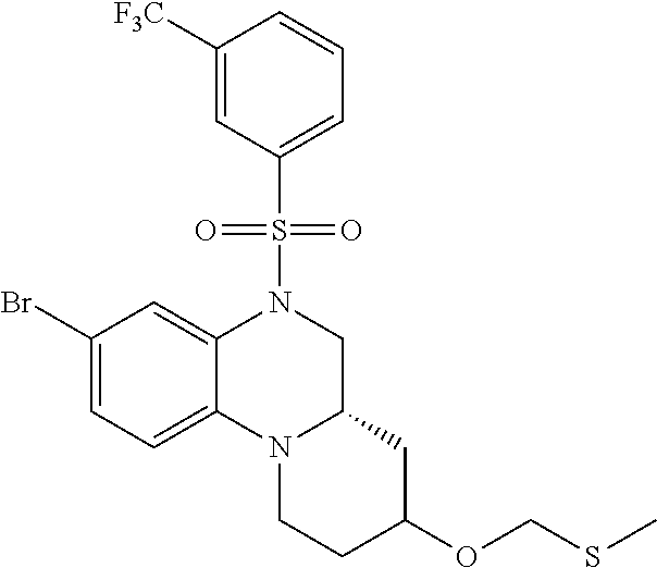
S(N1C2=CC(Br)=CC=C2N2C(C1)CC(OCSC)CC2)(=O)(=O)C1=CC=CC([F3C])=C1
